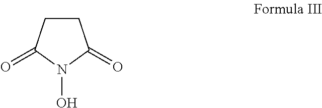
C1CC(=O)N(O)C1=O
